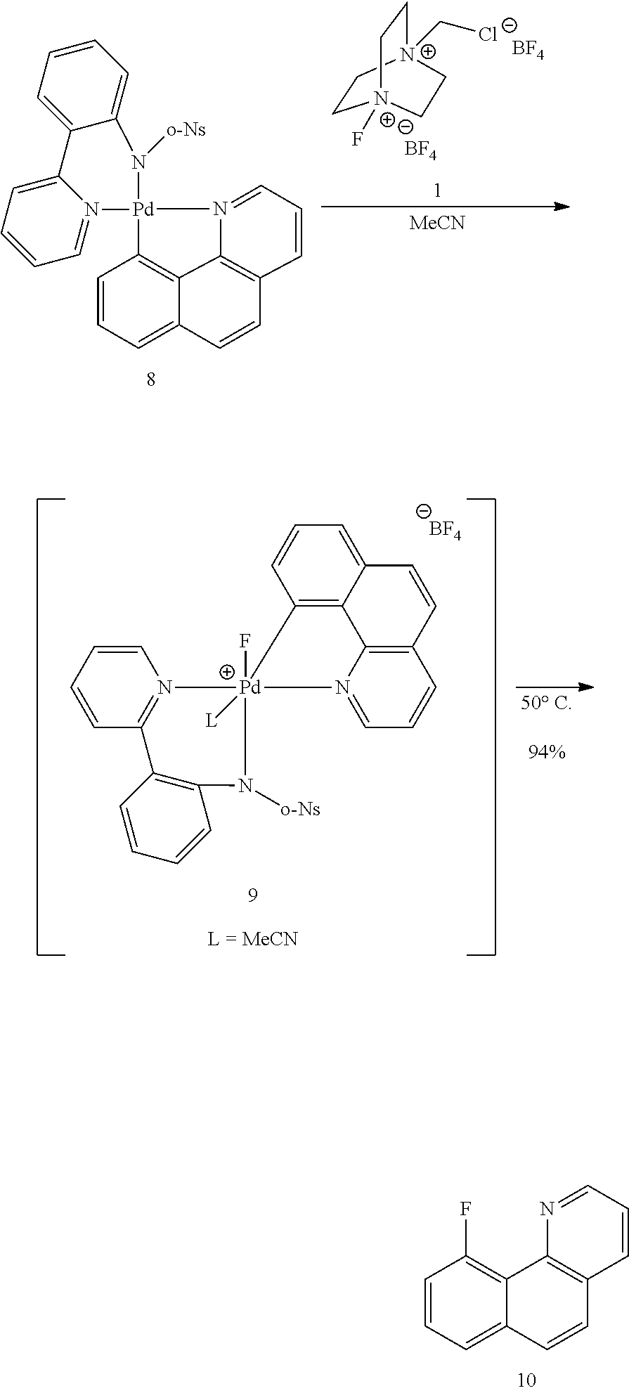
C1=CC=C2C(=C1F)C1=C(C=C2)C=CC=N1.N12=CC=CC3=C1C1=C([Pd]24N2=CC=CC=C2C2=CC=CC=C2N4[o-Ns])C=CC=C1C=C3.C1C[N+]2(C[Cl-])CC[N+]1(F)CC2.[BF4].[BF4].[MeCN].C1=CC=CC2=N1[Pd]1(F)([L])(N3=CC=CC4=C3C3=C1C=CC=C3C=C4)N([o-Ns])C1=C2C=CC=C1.[BF4]
